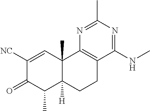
C1([NC])=CC2(C)C([H])(C(C)C1=O)CCC1=C2N=C(C)N=C1NC
